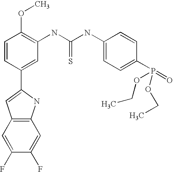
C1=CC(C2=CC3=C(N2)C=C(F)C(F)=C3)=CC(NC(NC2=CC=C(P(OCC)(OCC)=O)C=C2)=S)=C1OC
